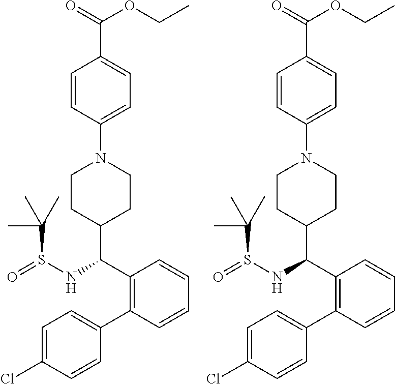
C1CC(C(C2=C(C3=CC=C(Cl)C=C3)C=CC=C2)NS(=O)C(C)(C)C)CCN1C1=CC=C(C(OCC)=O)C=C1.C1CC(C(C2=C(C3=CC=C(Cl)C=C3)C=CC=C2)NS(=O)C(C)(C)C)CCN1C1=CC=C(C(OCC)=O)C=C1
